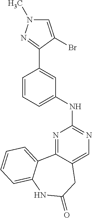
N1=C2C(=CN=C1NC1=CC=CC(C3=NN(C)C=C3Br)=C1)CC(=O)NC1=CC=CC=C21
